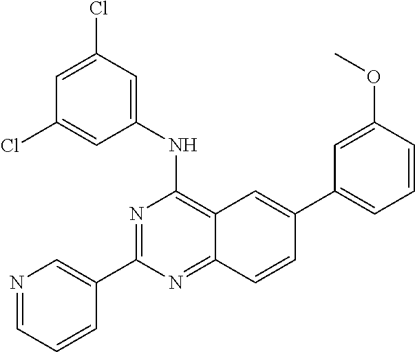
N1=CC=CC(C2=NC(NC3=CC(Cl)=CC(Cl)=C3)=C3C(=N2)C=CC(C2=CC=CC(OC)=C2)=C3)=C1
